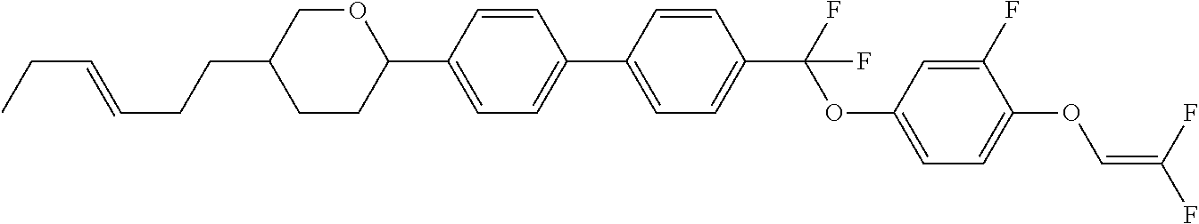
C1CC(C2=CC=C(C3=CC=C(C(F)(OC4=CC=C(OC=C(F)F)C(F)=C4)F)C=C3)C=C2)OCC1CCC=CCC
